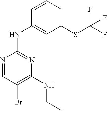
N1=CC(Br)=C(NCC#C)N=C1NC1=CC(SC(F)(F)F)=CC=C1
